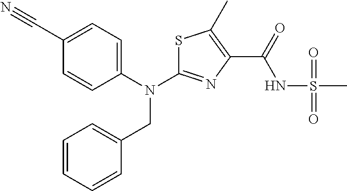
C1(C#N)=CC=C(N(C2=NC(C(=O)NS(C)(=O)=O)=C(C)S2)CC2=CC=CC=C2)C=C1
